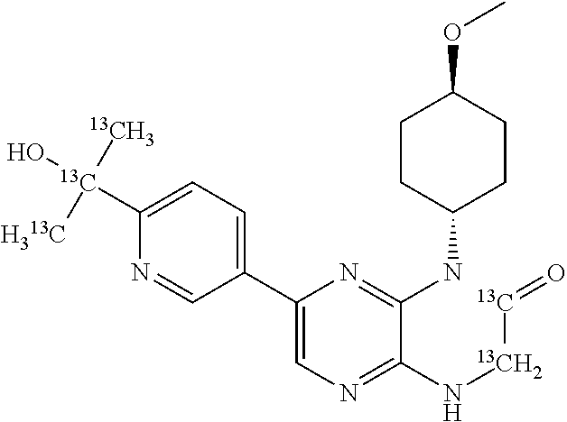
C1(C2=CC=C([13C](O)([13CH3])[H313C])N=C2)=CN=C(N[13CH2][13C]=O)C(NC2CCC(OC)CC2)=N1
